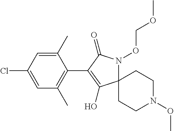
C1(C)=CC(Cl)=CC(C)=C1C1=C(O)C2(N(OCOC)C1=O)CCN(OC)CC2
